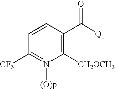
C1=CC(C([Q1])=O)=C([CH2OCH3])N([(O)p])=C1[CF3]
